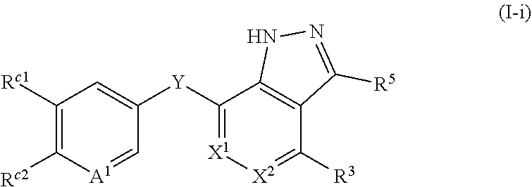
C1([Rc1])=C([Rc2])[A1]=CC([Y]C2=[X1][X2]=C([R3])C3=C2NN=C3[R5])=C1
